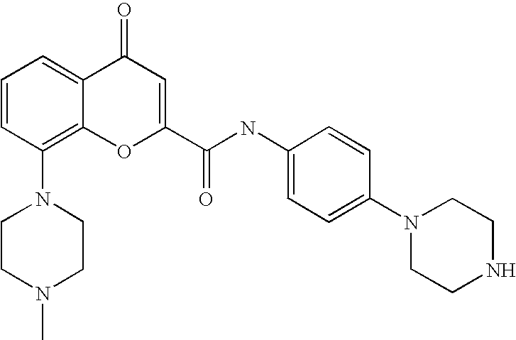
N1(C2=C3C(=CC=C2)C(=O)C=C(C(NC2=CC=C(N4CCNCC4)C=C2)=O)O3)CCN(C)CC1
